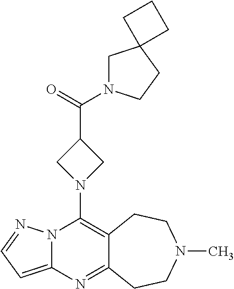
N12C(=CC=N1)N=C1C(=C2N2CC(C(=O)N3CC4(CC3)CCC4)C2)CCN(C)CC1
